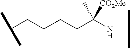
C(CCCCC(NC(C)C)(C)[CO2Me])(C)C
